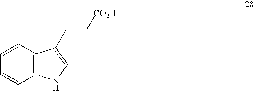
C1=CC2=C(C=C1)NC=C2CC[CO2H]
